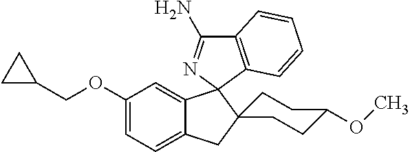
C1(OCC2CC2)=CC=C2C(=C1)C1(C3(C2)CCC(OC)CC3)N=C(N)C2=C1C=CC=C2
